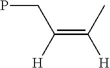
C(=C(C)[H])([H])CP
